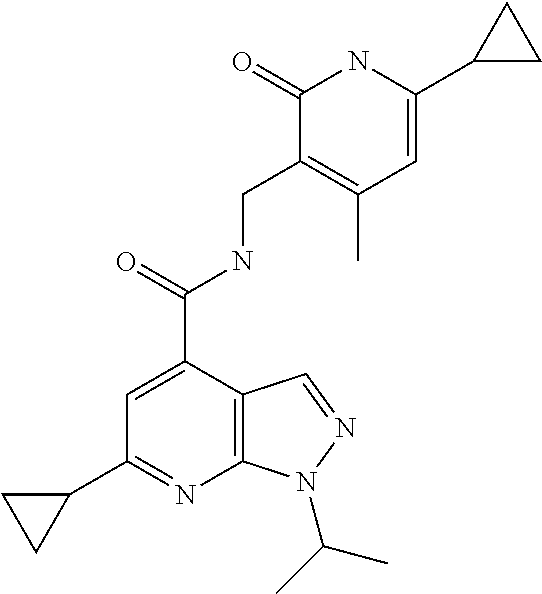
C12=C(C(C(=O)NCC3=C(C)C=C(C4CC4)NC3=O)=CC(C3CC3)=N1)C=NN2C(C)C
